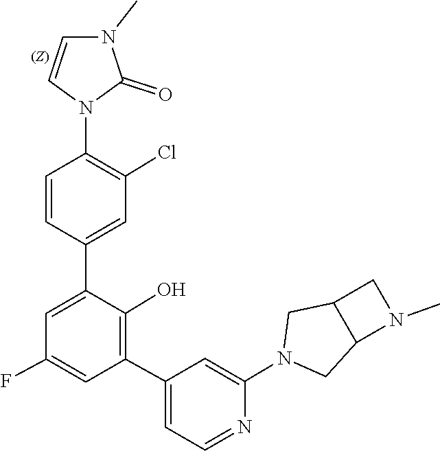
C12CN(C3=CC(C4=C(O)C(C5=CC(Cl)=C(N6C=CN(C)C6=O)C=C5)=CC(F)=C4)=CC=N3)CC1CN2C
